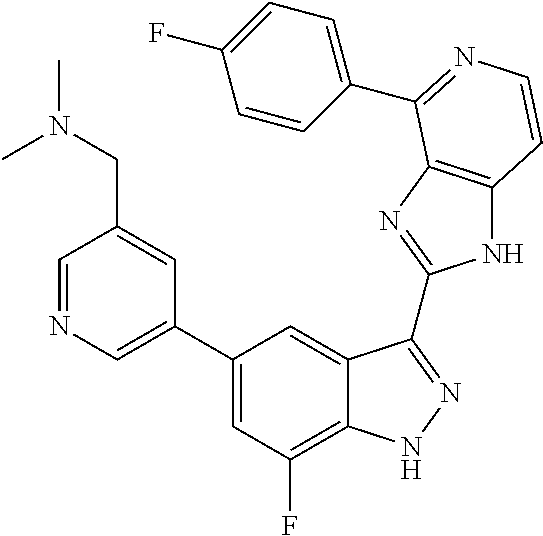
C1(C2=CN=CC(CN(C)C)=C2)=CC(F)=C2C(=C1)C(C1=NC3=C(N1)C=CN=C3C1=CC=C(F)C=C1)=NN2
